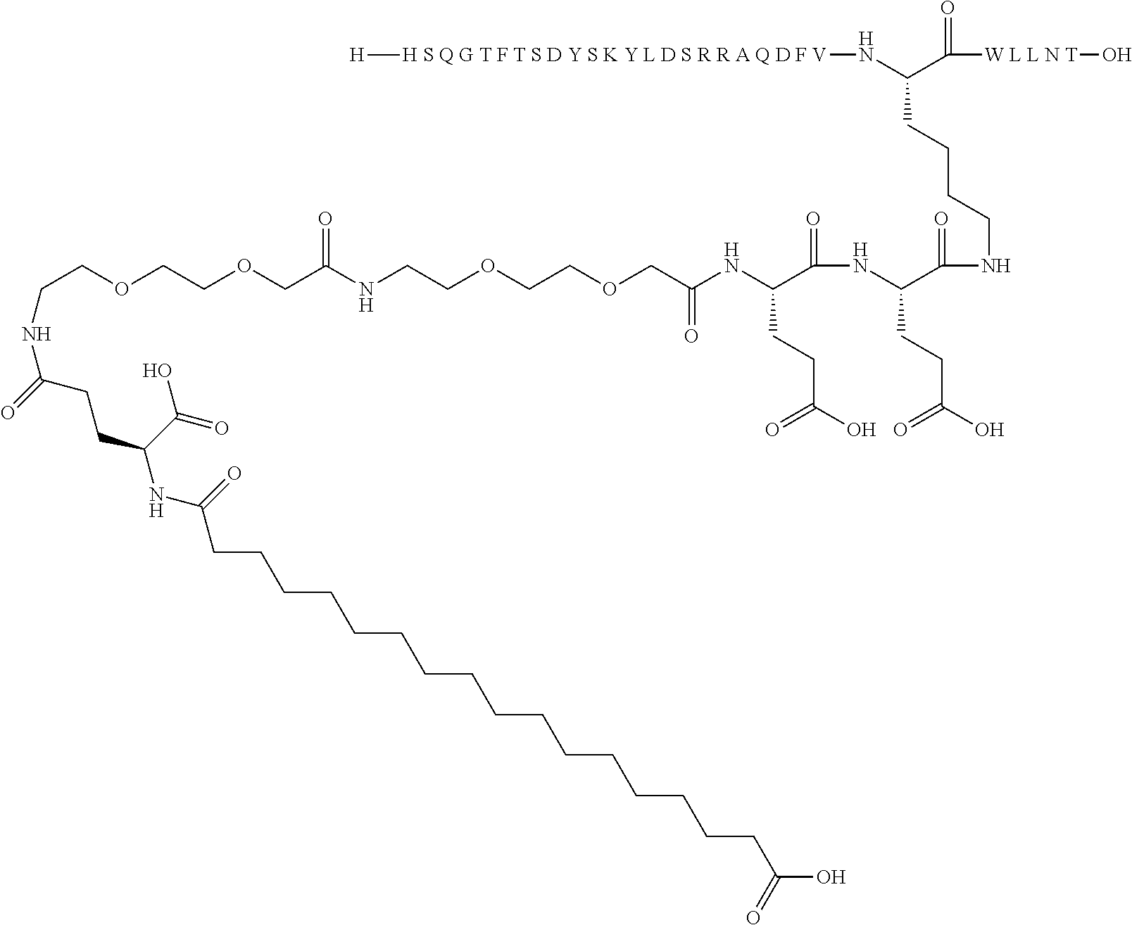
C(COCCOCC(NCCOCCOCC(NC(C(NC(CCC(=O)O)C(NCCCCC(C([W L L N T]O)=O)N[H S Q G T F T S D Y S K Y L D S R R A Q D F V][H])=O)=O)CCC(=O)O)=O)=O)NC(CCC(NC(CCCCCCCCCCCCCCCCC(O)=O)=O)C(=O)O)=O
